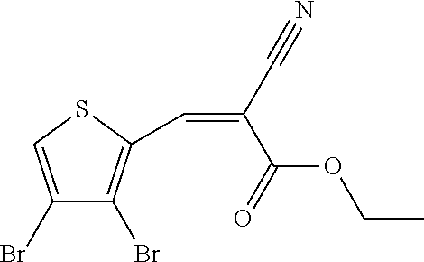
C1(Br)=CSC(C=C(C#N)C(=O)OCC)=C1Br
